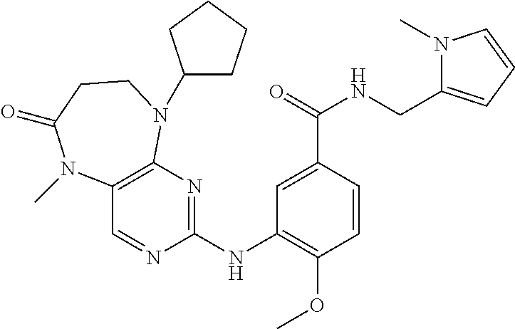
C12=C(N=C(NC3=C(OC)C=CC(C(=O)NCC4=CC=CN4C)=C3)N=C1)N(C1CCCC1)CCC(=O)N2C
